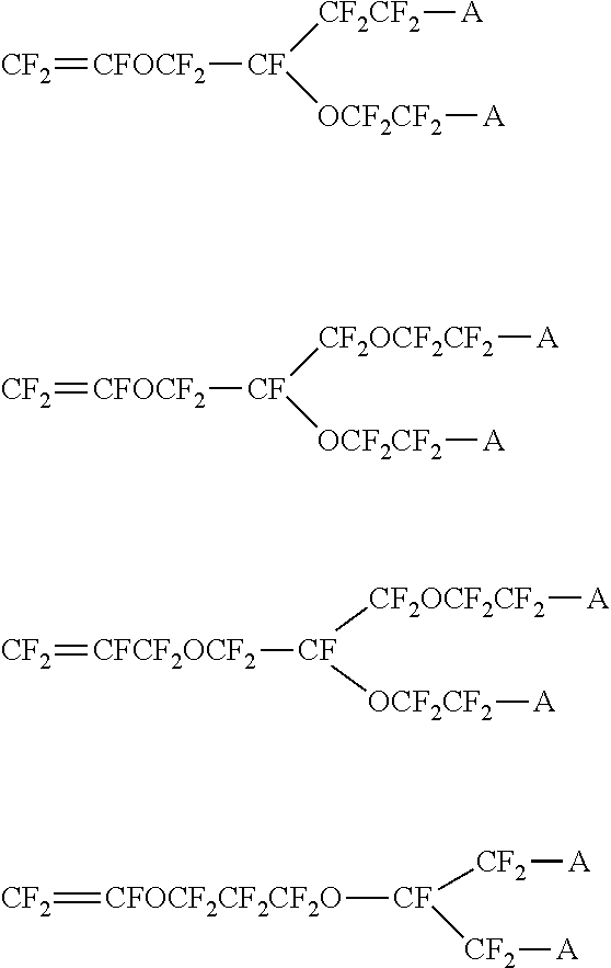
[CF2]=[CFOCF2][CF]([CF2CF2][A])[OCF2CF2][A].[CF2]=[CFOCF2][CF]([CF2OCF2CF2][A])[OCF2CF2][A].[CF2]=[CFCF2OCF2][CF]([CF2OCF2CF2][A])[OCF2CF2][A].[CF2]=[CFOCF2CF2CF2O][CF]([CF2][A])[CF2][A]
